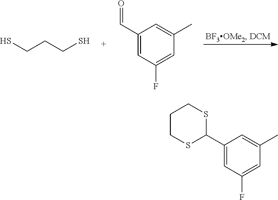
SCCCS.O=CC1=CC(F)=CC(C)=C1.C1CSC(C2=CC(F)=CC(C)=C2)SC1
